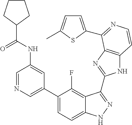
C1=C(C2=CC=C3C(=C2F)C(C2=NC4=C(N2)C=CN=C4C2=CC=C(C)S2)=NN3)C=C(NC(C2CCCC2)=O)C=N1
